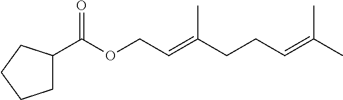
CC(=CCCC(=CCOC(C1CCCC1)=O)C)C
